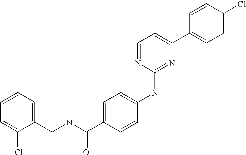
C1=CC(C2=CC=NC(NC3=CC=C(C(NCC4=CC=CC=C4Cl)=O)C=C3)=N2)=CC=C1Cl
